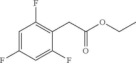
C1=C(F)C=C(F)C(CC(OCC)=O)=C1F
